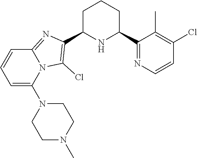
C1C(C2=C(Cl)N3C(=N2)C=CC=C3N2CCN(C)CC2)NC(C2=NC=CC(Cl)=C2C)CC1
